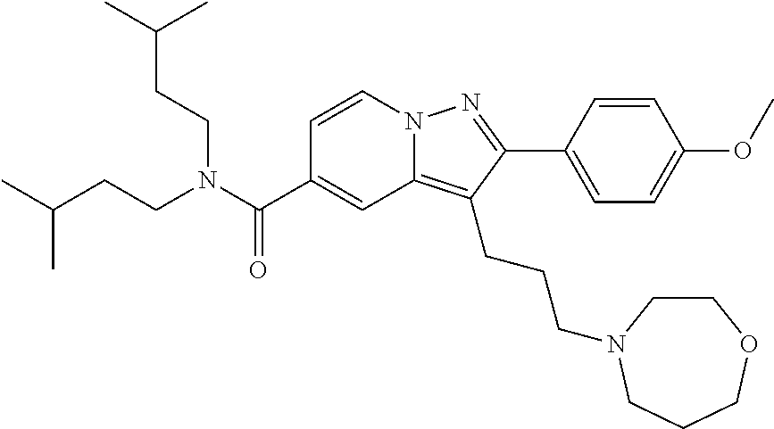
C1=CN2C(=C(CCCN3CCOCCC3)C(C3=CC=C(OC)C=C3)=N2)C=C1C(N(CCC(C)C)CCC(C)C)=O
